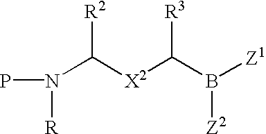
N(C([X2]C(B([Z1])[Z2])[R3])[R2])(P)[R]
